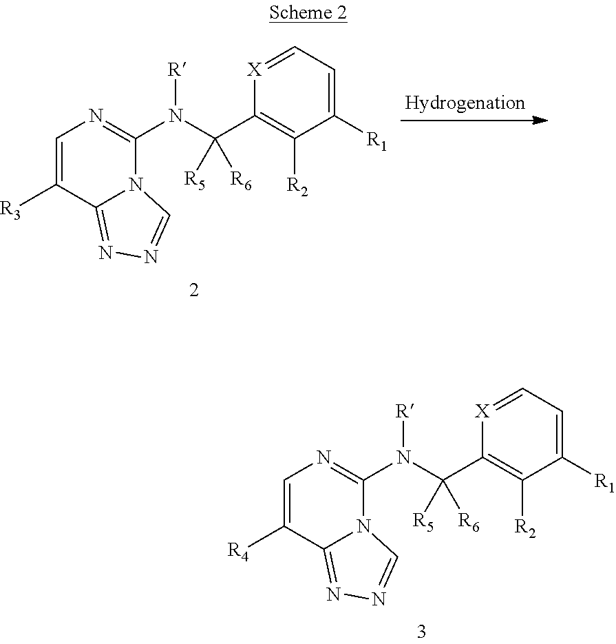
C1=C([R4])C2=NN=CN2C(N(C(C2=C([R2])C([R1])=CC=[X]2)([R5])[R6])[R])=N1.C1=C([R3])C2=NN=CN2C(N(C(C2=C([R2])C([R1])=CC=[X]2)([R5])[R6])[R])=N1
